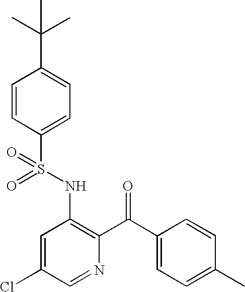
O=S(NC1=C(C(C2=CC=C(C)C=C2)=O)N=CC(Cl)=C1)(=O)C1=CC=C(C(C)(C)C)C=C1
